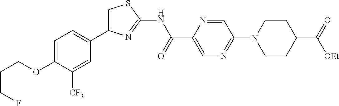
C1=C(OCCCF)C([CF3])=CC(C2=CSC(NC(C3=CN=C(N4CCC(C(=O)[OEt])CC4)C=N3)=O)=N2)=C1
